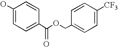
OC1=CC=C(C(OCC2=CC=C([CF3])C=C2)=O)C=C1
